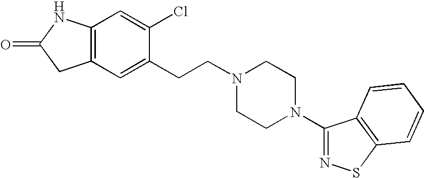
C12=C(NC(=O)C1)C=C(Cl)C(CCN1CCN(C3=NSC4=C3C=CC=C4)CC1)=C2
